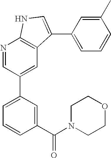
N1=CC(C2=CC=CC(C(N3CCOCC3)=O)=C2)=CC2=C1NC=C2C1=CC=CC(C)=C1
